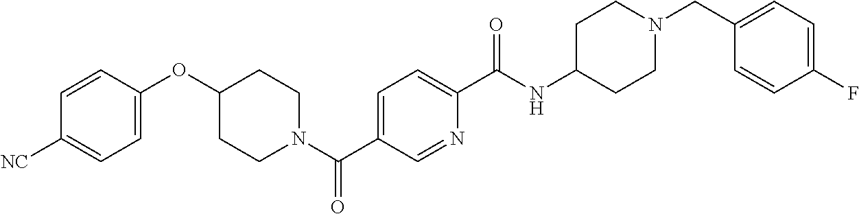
C1=C(OC2CCN(C(C3=CC=C(C(NC4CCN(CC5=CC=C(F)C=C5)CC4)=O)N=C3)=O)CC2)C=CC([NC])=C1
